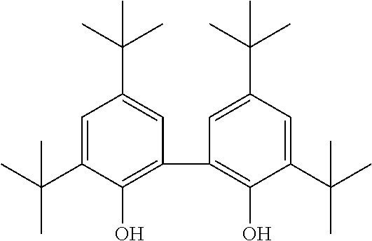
C1=C(C(C)(C)C)C(O)=C(C2=C(O)C(C(C)(C)C)=CC(C(C)(C)C)=C2)C=C1C(C)(C)C
